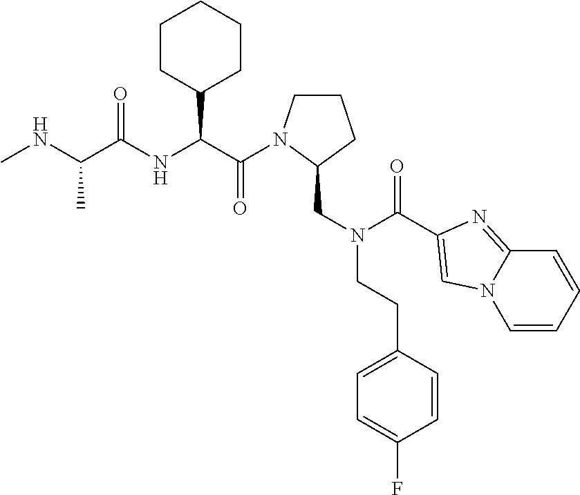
CNC(C(NC(C(=O)N1CCCC1CN(CCC1=CC=C(F)C=C1)C(=O)C1=CN2C=CC=CC2=N1)C1CCCCC1)=O)C
